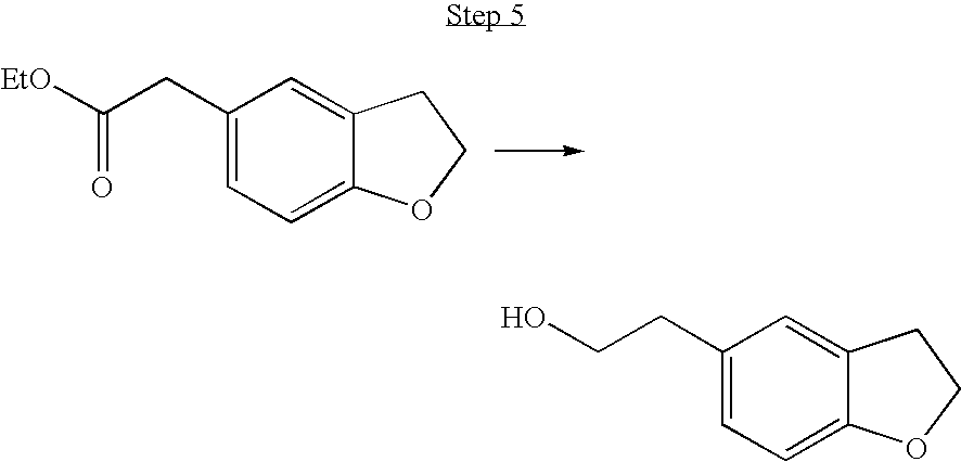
C1(CC([EtO])=O)=CC=C2C(=C1)CCO2.C1(CCO)=CC=C2C(=C1)CCO2
